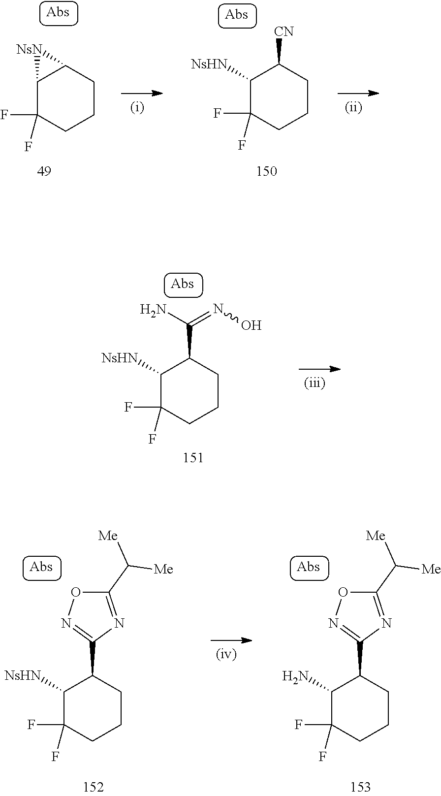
C12C(F)(F)CCCC1[NsN]2.C1([NsHN])C(F)(F)CCCC1[CN].C1([NsHN])C(F)(F)CCCC1C(=NO)N.C1([NsHN])C(F)(F)CCCC1C1=NOC(C([Me])[Me])=N1.C1(N)C(F)(F)CCCC1C1=NOC(C([Me])[Me])=N1
